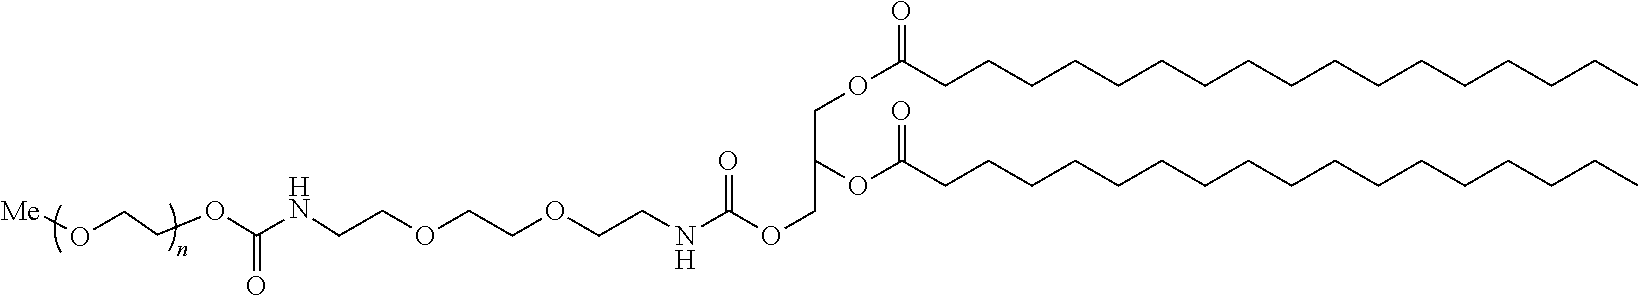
O(C(CCCCCCCCCCCCCCCCC)=O)CC(OC(CCCCCCCCCCCCCCCCC)=O)COC(NCCOCCOCCNC(OCCO[Me])=O)=O
